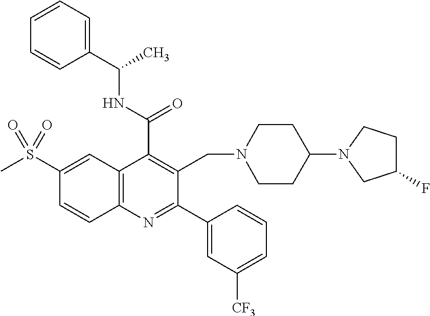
C1(C(NC(C)C2=CC=CC=C2)=O)=C(CN2CCC(N3CC(F)CC3)CC2)C(C2=CC([CF3])=CC=C2)=NC2=C1C=C(S(C)(=O)=O)C=C2
